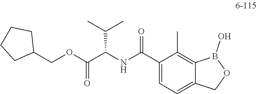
C1(C(NC(C(OCC2CCCC2)=O)C(C)C)=O)=CC=C2C(=C1C)B(O)OC2
